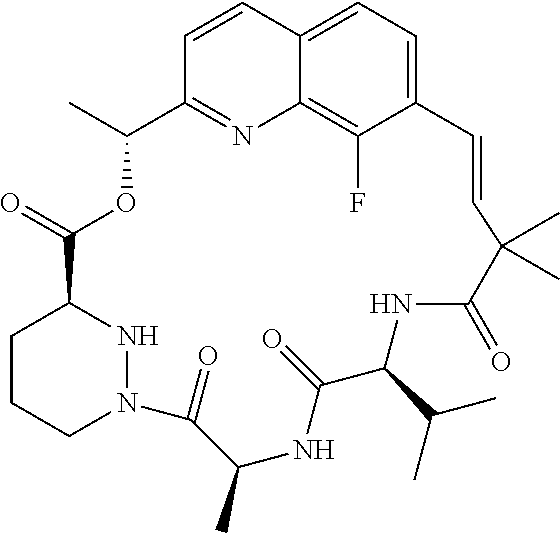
C1=CC2=CC=C3C(F)=C2N=C1C(C)OC(=O)C1CCCN(N1)C(=O)C(C)NC(=O)C(C(C)C)NC(=O)C(C)(C)C=C3
